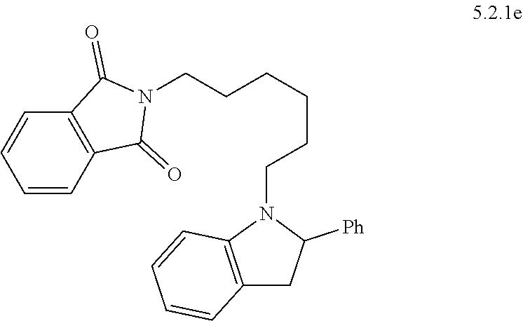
N1(CCCCCCN2C3=C(CC2[Ph])C=CC=C3)C(=O)C2=C(C1=O)C=CC=C2
